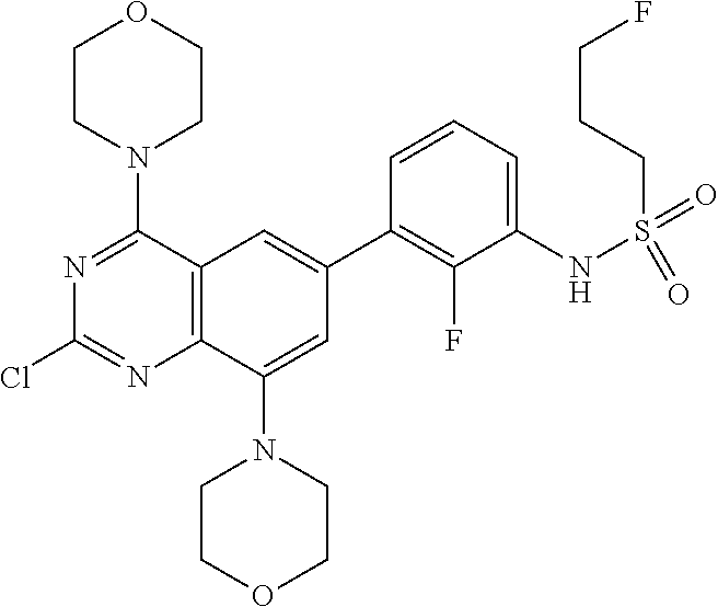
C12=C(C(N3CCOCC3)=CC(C3=C(F)C(NS(CCCF)(=O)=O)=CC=C3)=C1)N=C(Cl)N=C2N1CCOCC1
